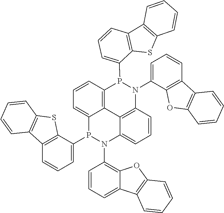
C12=CC=CC3=C1C1=C(N(C4=CC=CC5=C4OC4=C5C=CC=C4)P3C3=CC=CC4=C3SC3=C4C=CC=C3)C=CC=C1N(C1=C3C(=CC=C1)C1=C(O3)C=CC=C1)P2C1=CC=CC2=C1SC1=C2C=CC=C1
